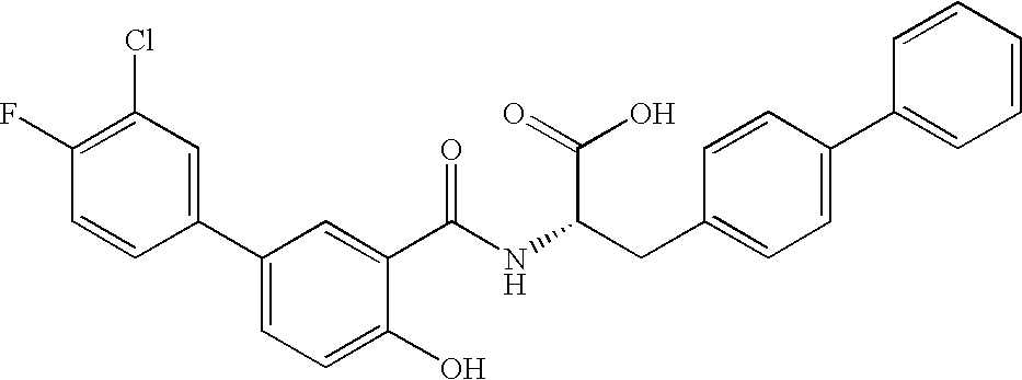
C1(C2=CC=C(O)C(C(=O)NC(CC3=CC=C(C4=CC=CC=C4)C=C3)C(O)=O)=C2)=CC(Cl)=C(F)C=C1
